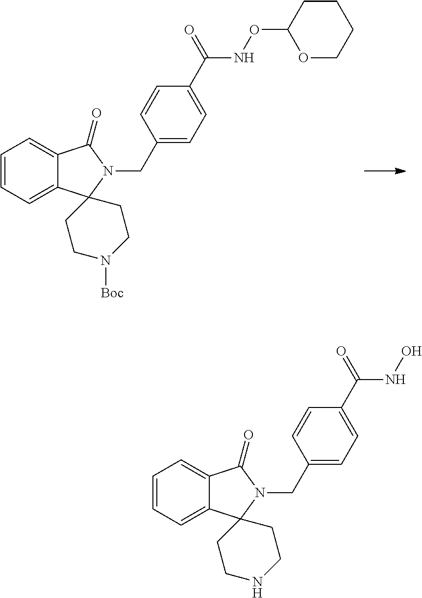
C1=CC=C2C(=C1)C(=O)N(CC1=CC=C(C(NOC3OCCCC3)=O)C=C1)C21CCN([Boc])CC1.C1=CC=C2C(=C1)C(=O)N(CC1=CC=C(C(NO)=O)C=C1)C21CCNCC1
